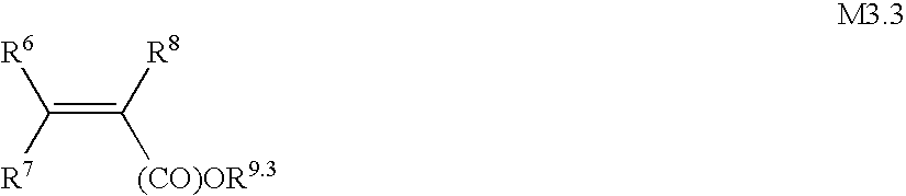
C(=C([R8])[(CO)OR9.3])([R7])[R6]
